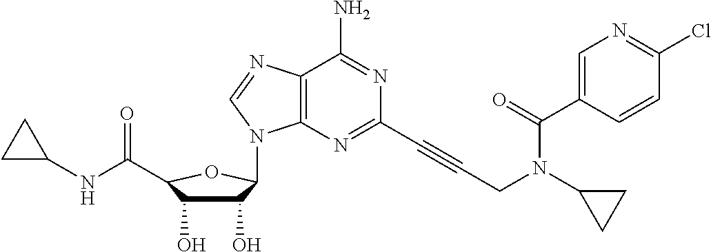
C1(O)C(O)C(C(NC2CC2)=O)OC1N1C2=C(C(N)=NC(C#CCN(C(=O)C3=CN=C(Cl)C=C3)C3CC3)=N2)N=C1
